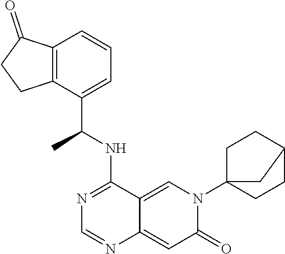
C12=CN(C34CCC(CC3)C4)C(=O)C=C1N=CN=C2NC(C1=CC=CC2=C1CCC2=O)C
